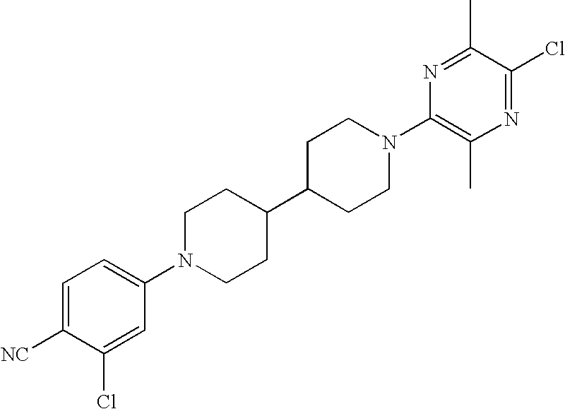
C1=C([NC])C(Cl)=CC(N2CCC(C3CCN(C4=C(C)N=C(Cl)C(C)=N4)CC3)CC2)=C1
